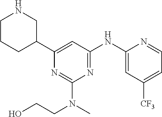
C1CCC(C2=CC(NC3=CC([CF3])=CC=N3)=NC(N(C)CCO)=N2)CN1
